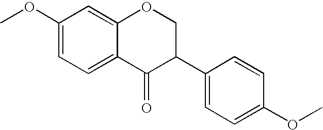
C1(OC)=CC=C2C(=C1)OCC(C1=CC=C(OC)C=C1)C2=O
